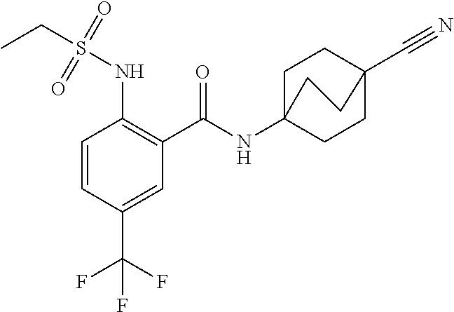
C1=CC(C(F)(F)F)=CC(C(=O)NC23CCC(C#N)(CC2)CC3)=C1NS(CC)(=O)=O
